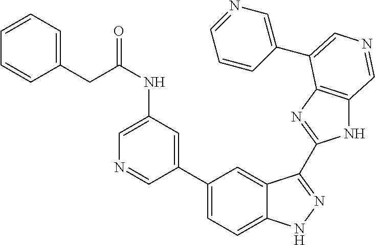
C(NC1=CN=CC(C2=CC=C3C(=C2)C(C2=NC4=C(N2)C=NC=C4C2=CN=CC=C2)=NN3)=C1)(CC1=CC=CC=C1)=O
